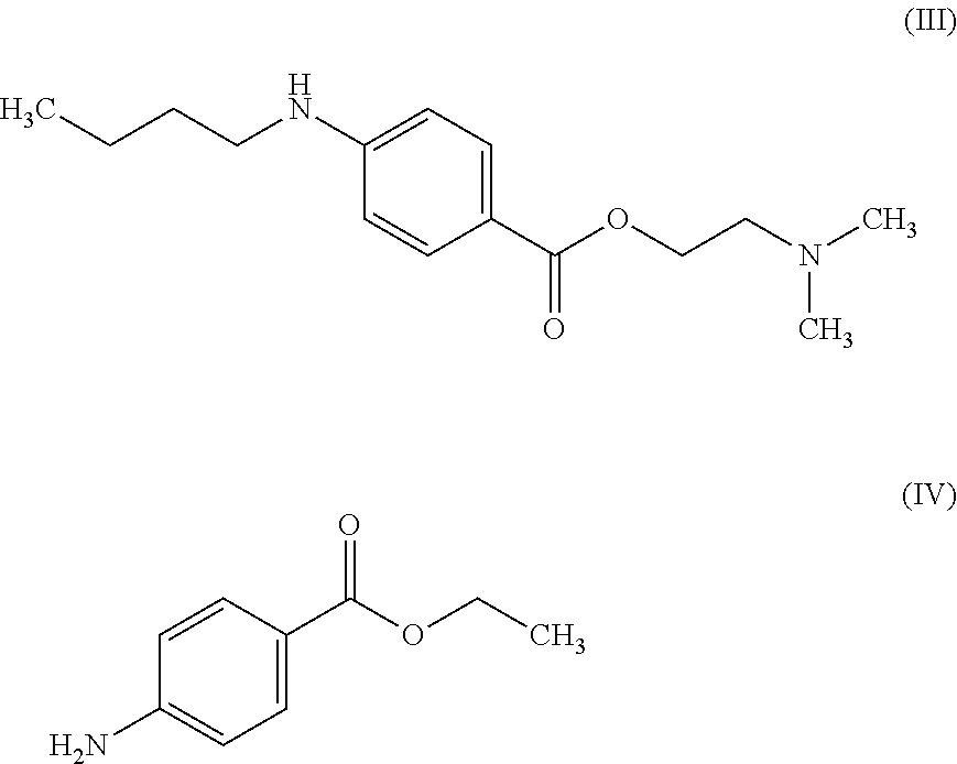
C1=CC(C(OCCN(C)C)=O)=CC=C1NCCCC.C1=CC(C(OCC)=O)=CC=C1N
